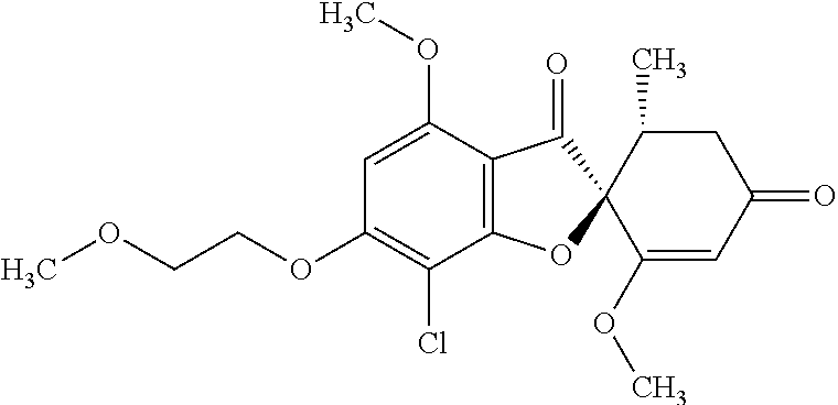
C1(OC)=CC(OCCOC)=C(Cl)C2=C1C(=O)C1(O2)C(OC)=CC(=O)CC1C
